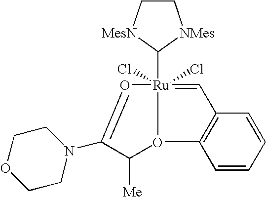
[Ru]12(Cl)(C3[MesN]CC[NMes]3)(Cl)=CC3=C(C=CC=C3)O1C([Me])C(N1CCOCC1)=O2
